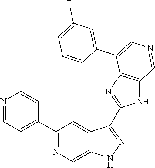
C1(C2=CC=NC=C2)=NC=C2C(=C1)C(C1=NC3=C(N1)C=NC=C3C1=CC(F)=CC=C1)=NN2
